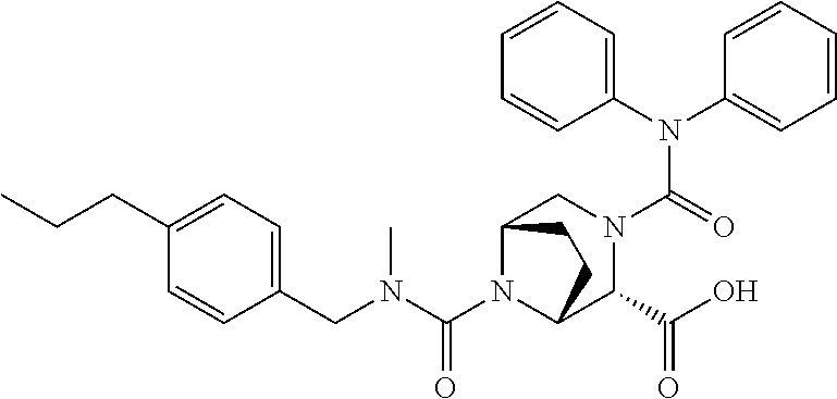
C(N1C2C(C(O)=O)N(C(N(C3=CC=CC=C3)C3=CC=CC=C3)=O)CC1CC2)(N(CC1=CC=C(CCC)C=C1)C)=O
